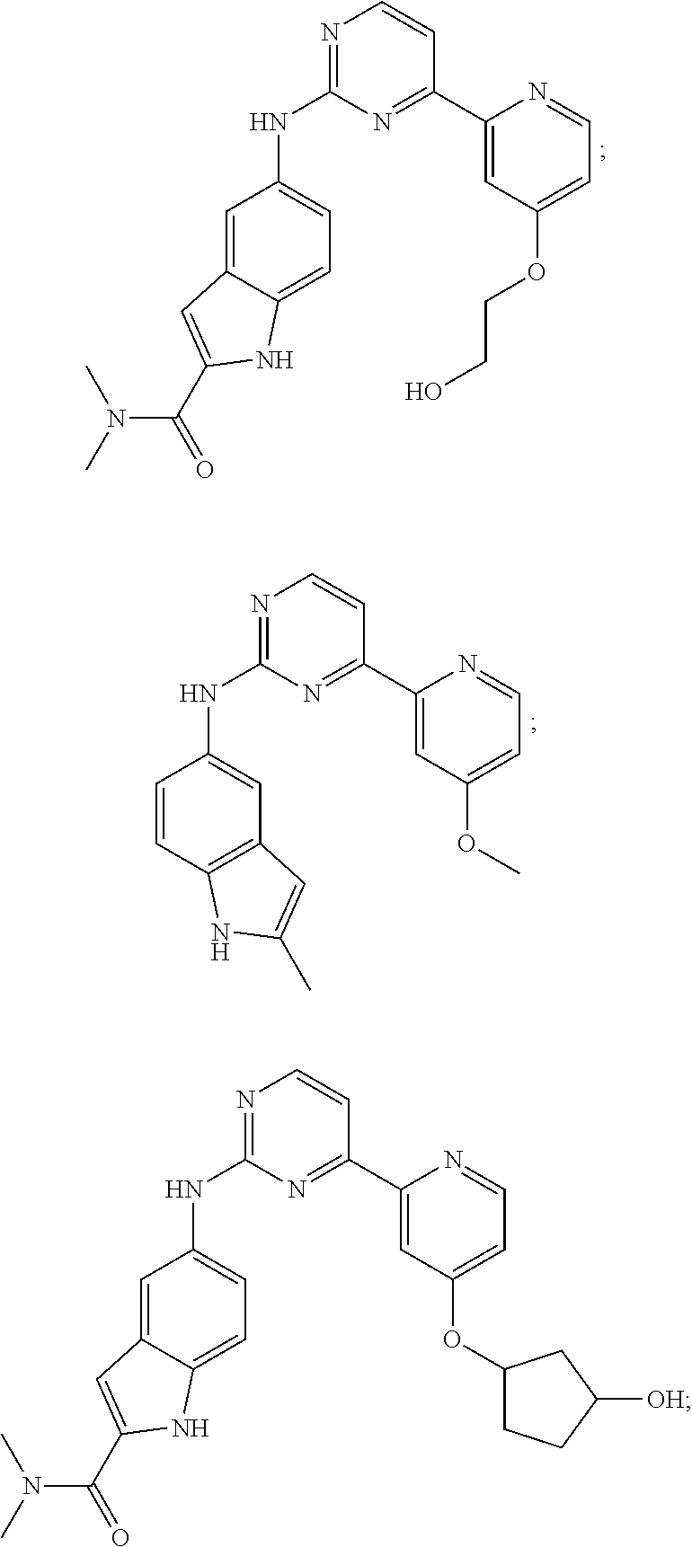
C1(NC2=NC=CC(C3=CC(OCCO)=CC=N3)=N2)=CC=C2C(=C1)C=C(C(N(C)C)=O)N2.C1(NC2=NC=CC(C3=CC(OC)=CC=N3)=N2)=CC2=C(C=C1)NC(C)=C2.C1(NC2=NC=CC(C3=CC(OC4CCC([OH])C4)=CC=N3)=N2)=CC=C2C(=C1)C=C(C(N(C)C)=O)N2
